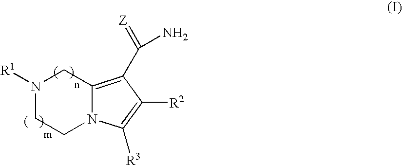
N1([R1])CCN2C(=C(C(=[Z])N)C([R2])=C2[R3])C1
